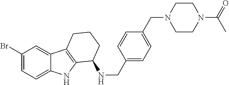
C1(Br)=CC=C2C(=C1)C1=C(N2)C(NCC2=CC=C(CN3CCN(C(=O)C)CC3)C=C2)CCC1
